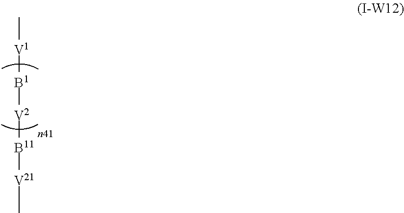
[V1]([B1][V2][B11][V21]C)C
